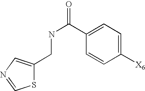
C(C1=CN=CS1)NC(C1=CC=C([X6])C=C1)=O
